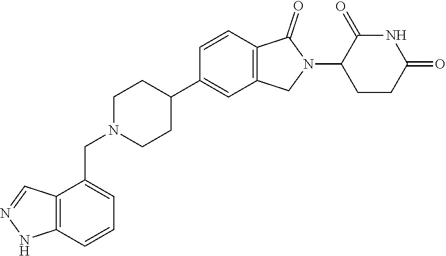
C1N(CC2=CC=CC3=C2C=NN3)CCC(C2=CC3=C(C=C2)C(=O)N(C2CCC(=O)NC2=O)C3)C1
